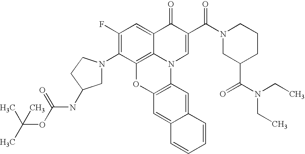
C1(F)=C(N2CC(NC(=O)OC(C)(C)C)CC2)C2=C3C(=C1)C(=O)C(C(N1CC(C(N(CC)CC)=O)CCC1)=O)=CN3C1=C(O2)C=C2C(=C1)C=CC=C2
